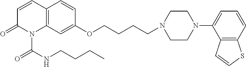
C12=C(C=C(OCCCCN3CCN(C4=CC=CC5=C4C=CS5)CC3)C=C1)N(C(NCCCC)=O)C(=O)C=C2
